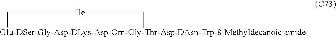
[Glu-DSer-Gly-Asp-DLys-Asp-Orn-Gly-Thr-Asp-DAsn-Trp-8-Methyldecanoic amide]1C[Ile]C1
